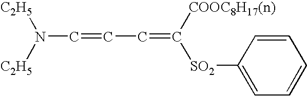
[C2H5]N([C2H5])C=CC=C([SO2]C1=CC=CC=C1)[COOC8H17(n)]
